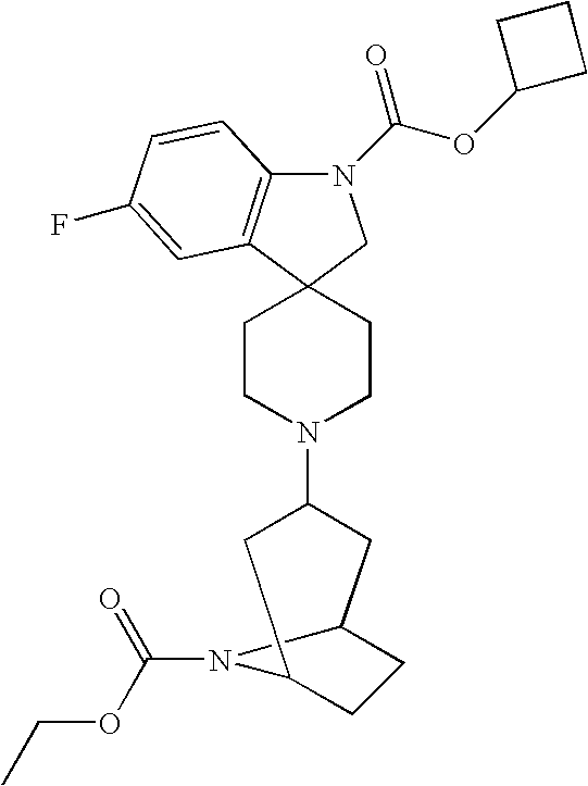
N1(C(OC2CCC2)=O)C2=C(C3(C1)CCN(C1CC4CCC(C1)N4C(=O)OCC)CC3)C=C(F)C=C2
